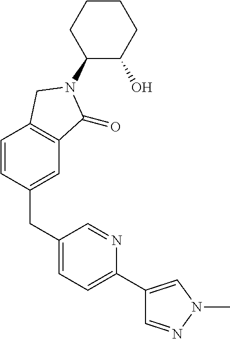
C1=CC(CC2=CC=C(C3=CN(C)N=C3)N=C2)=CC2=C1CN(C1C(O)CCCC1)C2=O
